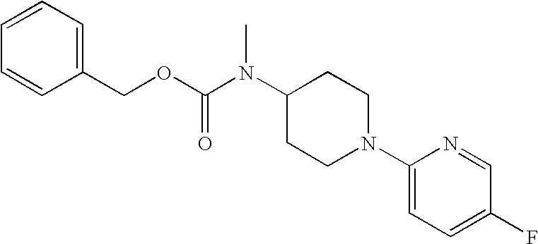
O(C(N(C)C1CCN(C2=CC=C(F)C=N2)CC1)=O)CC1=CC=CC=C1
